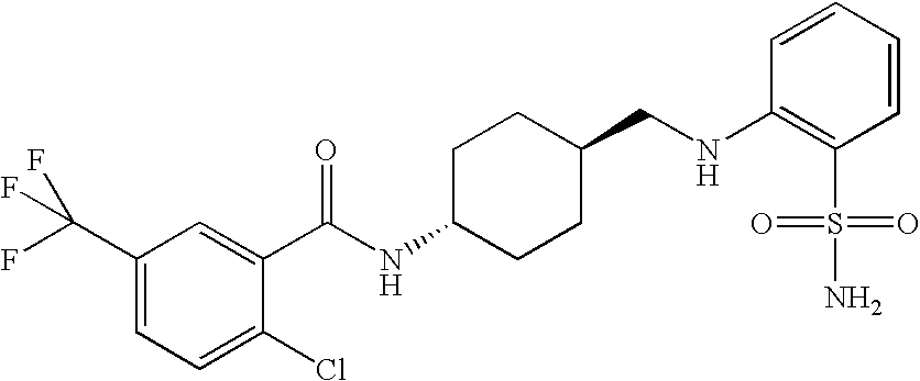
C1(C(F)(F)F)=CC=C(Cl)C(C(NC2CCC(CNC3=C(S(=O)(=O)N)C=CC=C3)CC2)=O)=C1
